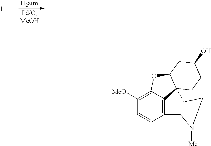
C12=C3C(=C([MeO])C=C1)OC1C3(CCC(O)C1)CCN([Me])C2
